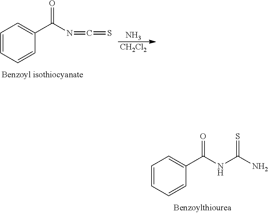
C1=CC=CC(C(NC(N)=S)=O)=C1.C1=CC=CC(C(N=C=S)=O)=C1.N.[CH2Cl2]
